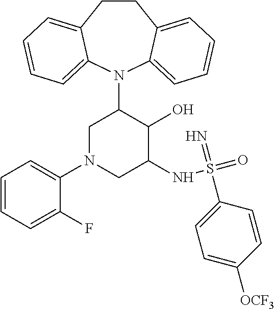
C12=CC=CC=C1N(C1CN(C3=CC=CC=C3F)CC(NS(=O)(=N)C3=CC=C([OCF3])C=C3)C1O)C1=CC=CC=C1CC2
